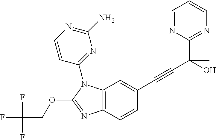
C1(C(C#CC2=CC3=C(C=C2)N=C(OCC(F)(F)F)N3C2=NC(N)=NC=C2)(O)C)=NC=CC=N1
